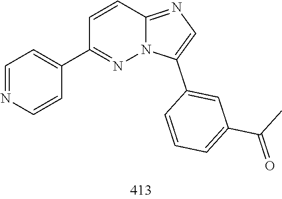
C1=CC2=NC=C(C3=CC(C(C)=O)=CC=C3)N2N=C1C1=CC=NC=C1
